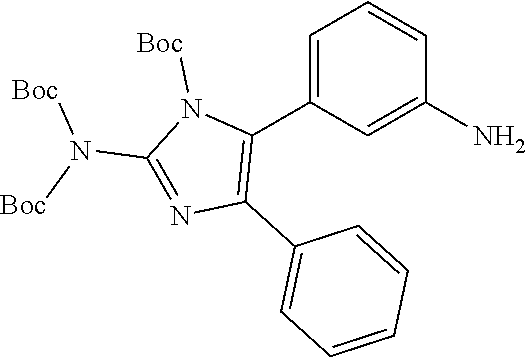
N(C1=NC(C2=CC=CC=C2)=C(C2=CC=CC(N)=C2)N1[Boc])([Boc])[Boc]
